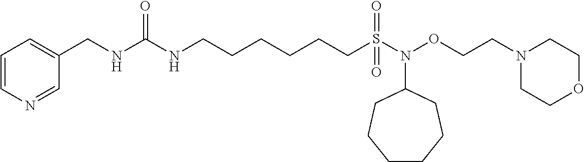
N1=CC(CNC(NCCCCCCS(N(OCCN2CCOCC2)C2CCCCCC2)(=O)=O)=O)=CC=C1
